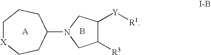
C1(N2CC([R3])C([Y][R1])C2)CCC[X]CC1.B
